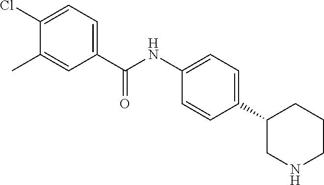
C1(C(=O)NC2=CC=C(C3CNCCC3)C=C2)=CC=C(Cl)C(C)=C1
